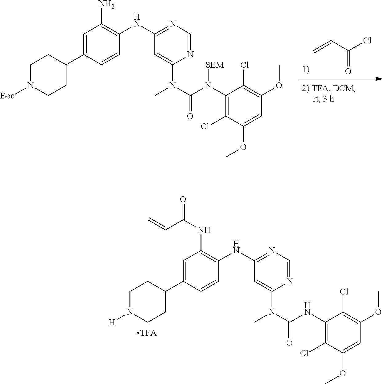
C1=C(C2CCN([H])CC2)C=CC(NC2=NC=NC(N(C(NC3=C(Cl)C(OC)=CC(OC)=C3Cl)=O)C)=C2)=C1NC(C=C)=O.C=CC(=O)Cl.C1=C(C2CCN([Boc])CC2)C=CC(NC2=NC=NC(N(C(N(C3=C(Cl)C(OC)=CC(OC)=C3Cl)[SEM])=O)C)=C2)=C1N
